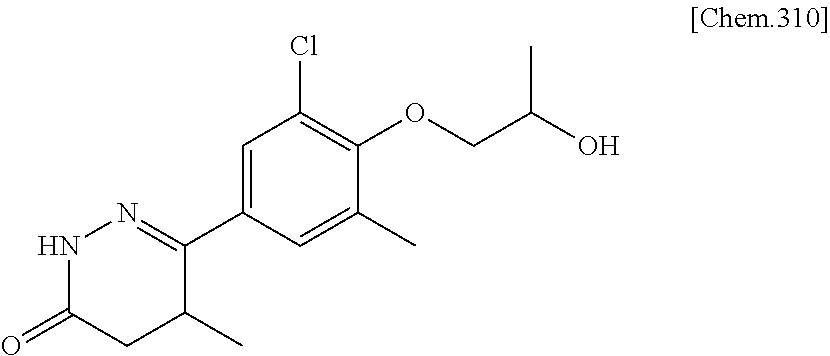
C1(C2=NNC(=O)CC2C)=CC(Cl)=C(OCC(O)C)C(C)=C1
